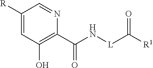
C1([R])=CC(O)=C(C(N[L]C([R1])=O)=O)N=C1
